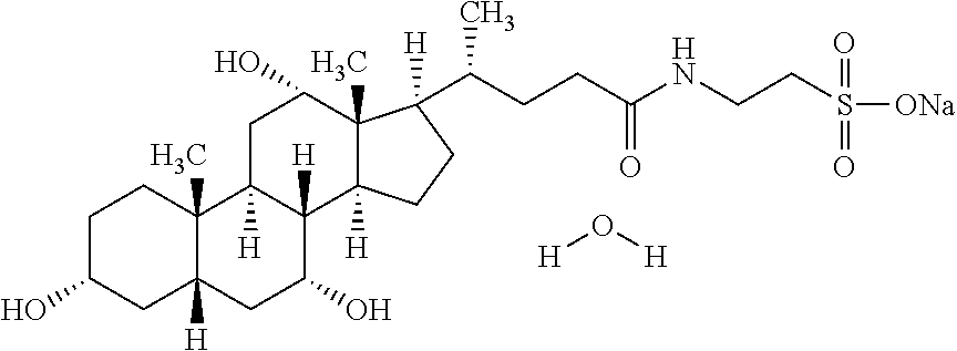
C1C2([H])C([H])(C3([H])C(C)(C1O)C(C(CCC(NCCS([ONa])(=O)=O)=O)C)([H])CC3)C(O)CC1([H])C2(C)CCC(O)C1.[H]O[H]
